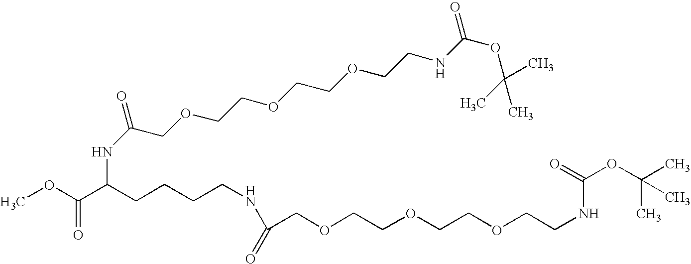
COC(C(CCCCNC(COCCOCCOCCNC(OC(C)(C)C)=O)=O)NC(=O)COCCOCCOCCNC(OC(C)(C)C)=O)=O
